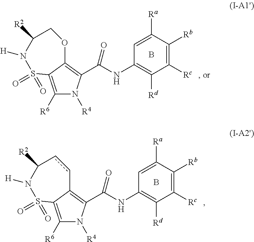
C1([R6])=C2C(=C(C(NC3=C([Rd])C([Rc])=C([Rb])C([Ra])=C3)=O)N1[R4])OCC([R2])N([H])S2(=O)=O.B.C1([R6])=C2C(=C(C(NC3=C([Rd])C([Rc])=C([Rb])C([Ra])=C3)=O)N1[R4])ccC([R2])N([H])S2(=O)=O.B
